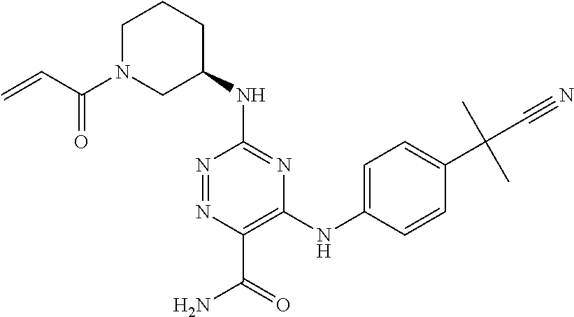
C1(NC2=NC(NC3=CC=C(C(C)(C)C#N)C=C3)=C(C(=O)N)N=N2)CCCN(C(=O)C=C)C1
